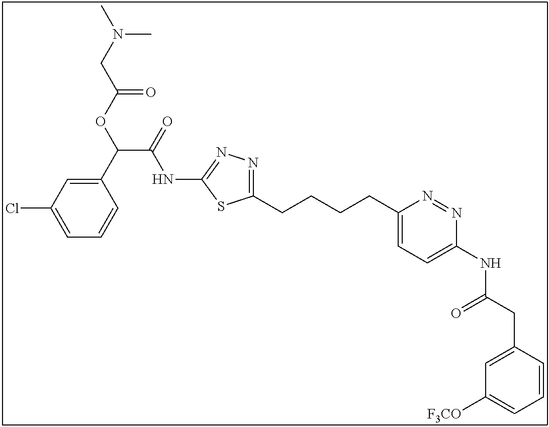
C1(CCCCC2=NN=C(NC(C(OC(CN(C)C)=O)C3=CC(Cl)=CC=C3)=O)S2)=CC=C(NC(CC2=CC([F3CO])=CC=C2)=O)N=N1
